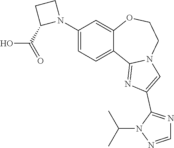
C1(N2CCC2C(O)=O)=CC=C2C(=C1)OCCN1C2=NC(C2=NC=NN2C(C)C)=C1
